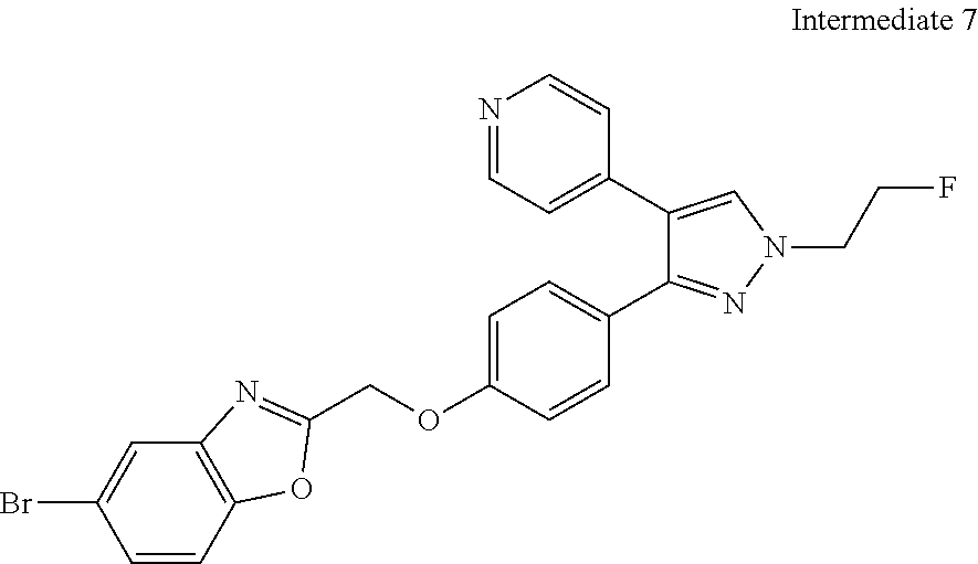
C(OC1=CC=C(C2=NN(CCF)C=C2C2=CC=NC=C2)C=C1)C1=NC2=C(C=CC(Br)=C2)O1
